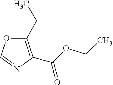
CCOC(C1=C(CC)OC=N1)=O
